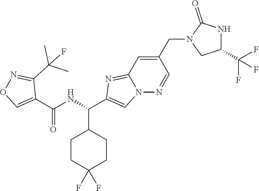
C1CC(F)(F)CCC1C(NC(C1=CON=C1C(C)(C)F)=O)C1=CN2C(=N1)C=C(CN1CC(C(F)(F)F)NC1=O)C=N2
